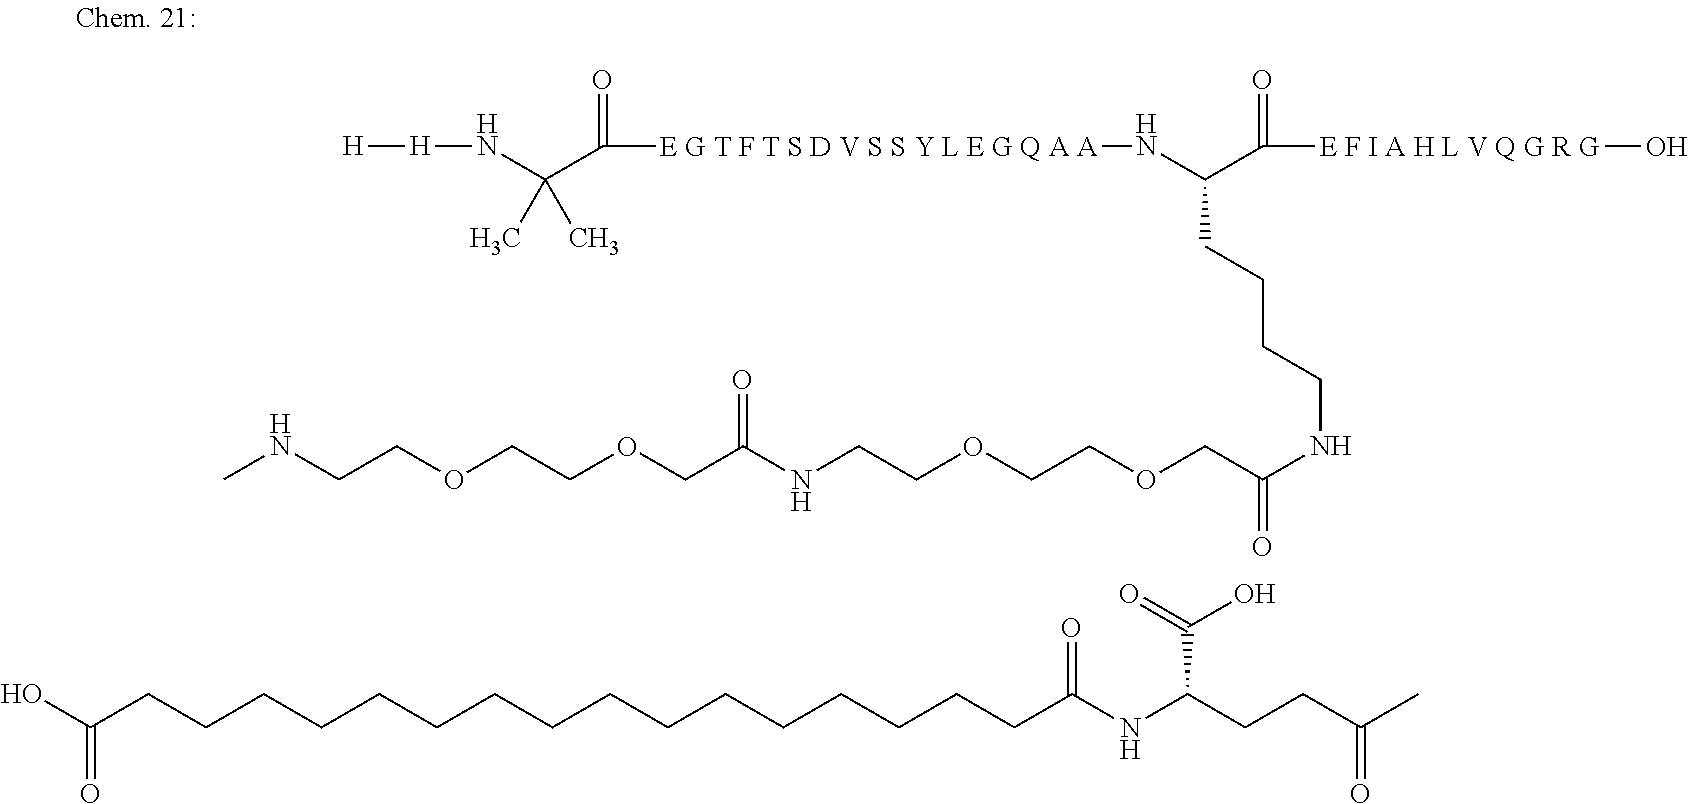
CC(CCC(NC(CCCCCCCCCCCCCCCCC(=O)O)=O)C(=O)O)=O.[H][H]NC(C([E G T F T S D V S S Y L E G Q A A]NC(C(=O)[E F I A H L V Q G R G]O)CCCCNC(=O)COCCOCCNC(COCCOCCNC)=O)=O)(C)C
